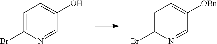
C1=C(Br)N=CC(O)=C1.C1=C(Br)N=CC([OBn])=C1
